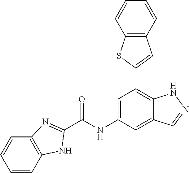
C1=C(NC(=O)C2=NC3=C(N2)C=CC=C3)C=C2C(=C1C1=CC3=C(S1)C=CC=C3)NN=C2
